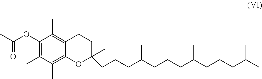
CC(CCCC(CCCC(CCCC1(C)CCC2=C(C)C(OC(=O)C)=C(C)C(C)=C2O1)C)C)C
